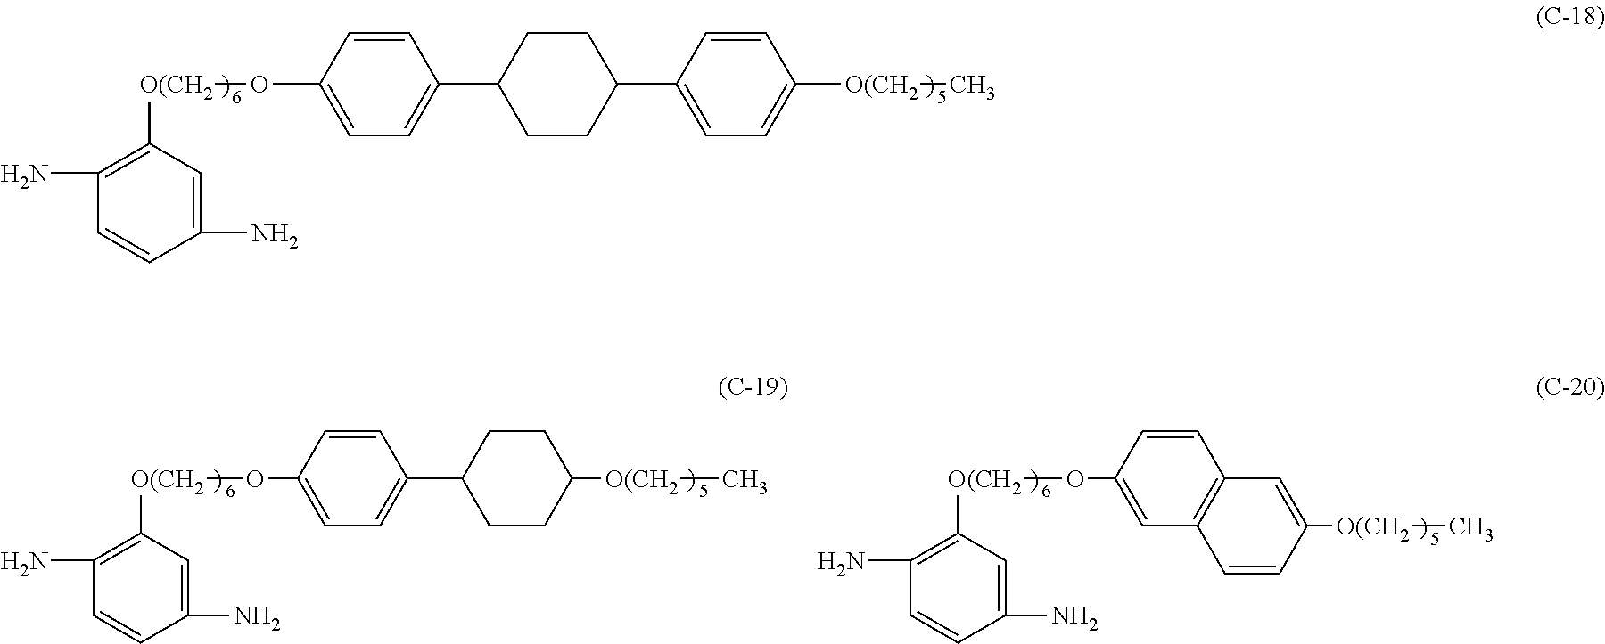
[O(CH2](C1=C(N)C=CC(N)=C1)OC1=CC=C(C2CCC(C3=CC=C([O(CH2]C)C=C3)CC2)C=C1.[O(CH2](C1=C(N)C=CC(N)=C1)OC1=CC2=C(C=C1)C=C([O(CH2]C)C=C2.[O(CH2](C1=C(N)C=CC(N)=C1)OC1=CC=C(C2CCC([O(CH2]C)CC2)C=C1
